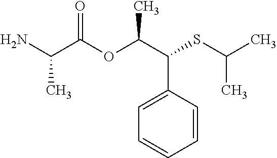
NC(C(OC(C(SC(C)C)C1=CC=CC=C1)C)=O)C
